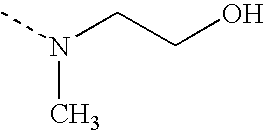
N(C)(C)CCO
